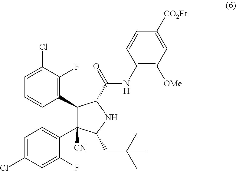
C1(NC(=O)C2C(C3=C(F)C(Cl)=CC=C3)C(C3=CC=C(Cl)C=C3F)([CN])C(CC(C)(C)C)N2)=C([OMe])C=C([CO2Et])C=C1
